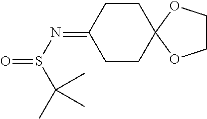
C1CC2(CCC1=NS(=O)C(C)(C)C)OCCO2
